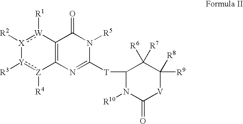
[X]1([R2]):[W]([R1])C2=C([Z]([R4]):[Y]1[R3])N=C([T]C1C([R6])([R7])C([R9])([R8])[V]C(=O)N1[R10])N([R5])C2=O
